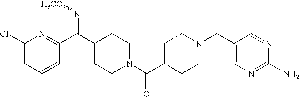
C1(Cl)=CC=CC(C(C2CCN(C(C3CCN(CC4=CN=C(N)N=C4)CC3)=O)CC2)=N[H3CO])=N1
